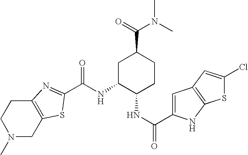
C12=C(CN(C)CC1)SC(C(NC1C(NC(=O)C3=CC4=C(N3)SC(Cl)=C4)CCC(C(=O)N(C)C)C1)=O)=N2
